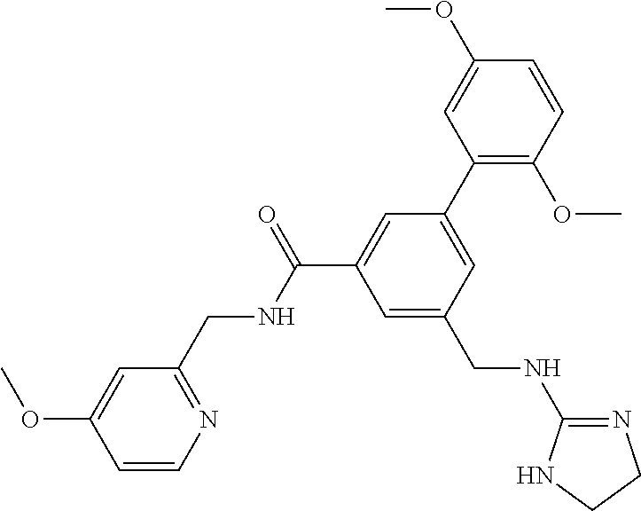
C1=C(OC)C=CN=C1CNC(=O)C1=CC(C2=C(OC)C=CC(OC)=C2)=CC(CNC2=NCCN2)=C1
